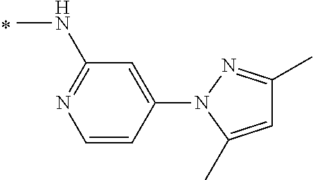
C1=CC(N2C(C)=CC(C)=N2)=CC(NC)=N1
